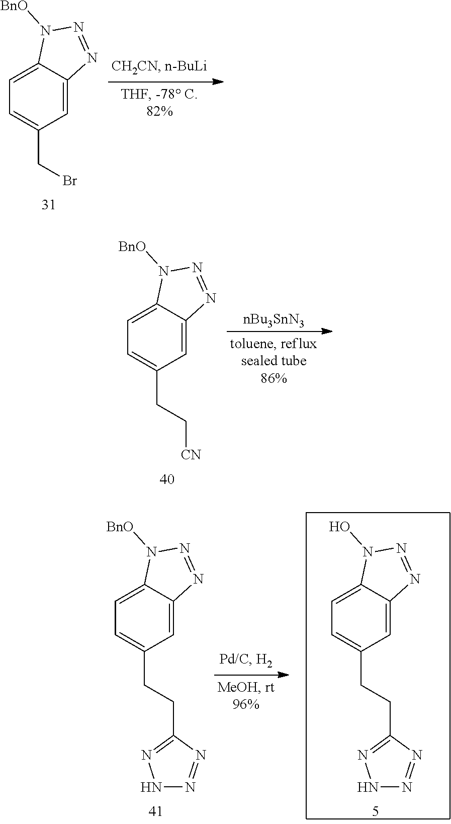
C1=C2C(=CC(CBr)=C1)N=NN2[BnO].C1=C2C(=CC(CC[CN])=C1)N=NN2[BnO].[nBu3SnN3].C1=C2C(=CC(CCC3=NNN=N3)=C1)N=NN2[BnO].C1=C2C(=CC(CCC3=NNN=N3)=C1)N=NN2O
